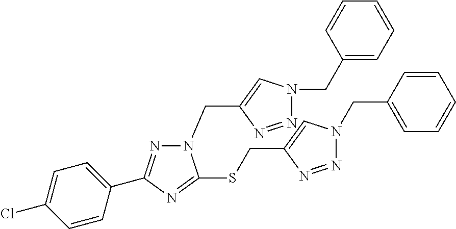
N1(CC2=CN(CC3=CC=CC=C3)N=N2)N=C(C2=CC=C(Cl)C=C2)N=C1SCC1=CN(CC2=CC=CC=C2)N=N1
